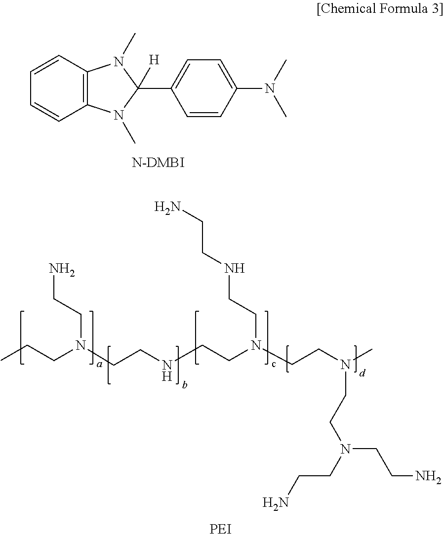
C1=CC2=C(C=C1)N(C)C(C1=CC=C(N(C)C)C=C1)([H])N2C.CCCN(CCNCCN(CCN(C)CCN(CCN)CCN)CCNCCN)CCN
